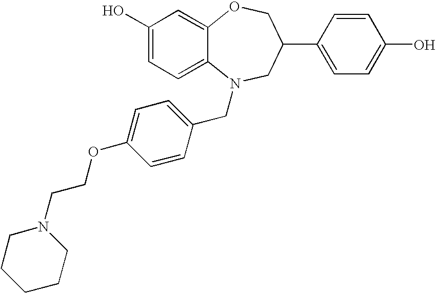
C1(O)=CC=C2C(=C1)OCC(C1=CC=C(O)C=C1)CN2CC1=CC=C(OCCN2CCCCC2)C=C1
